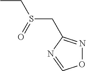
CCS(CC1=NOC=N1)=O
